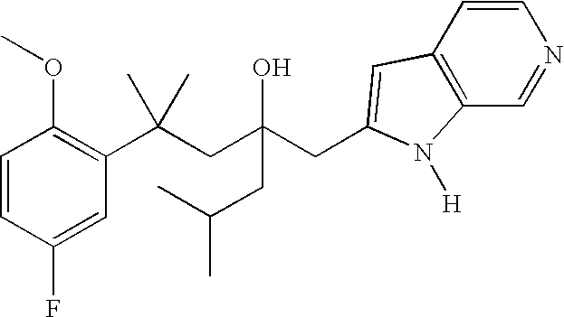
C1=CC(F)=CC(C(CC(CC2=CC3=C(C=NC=C3)N2[H])(O)CC(C)C)(C)C)=C1OC
